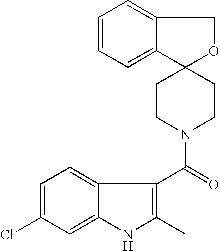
C12=CC=C(Cl)C=C1NC(C)=C2C(=O)N1CCC2(CC1)C1=CC=CC=C1CO2
